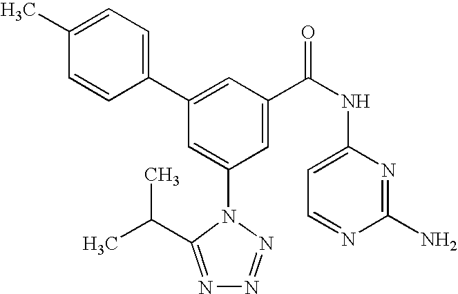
C1(C2=CC(C(NC3=CC=NC(N)=N3)=O)=CC(N3C(C(C)C)=NN=N3)=C2)=CC=C(C)C=C1
